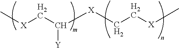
C[X]CC([X]CC[X]C)[Y]
